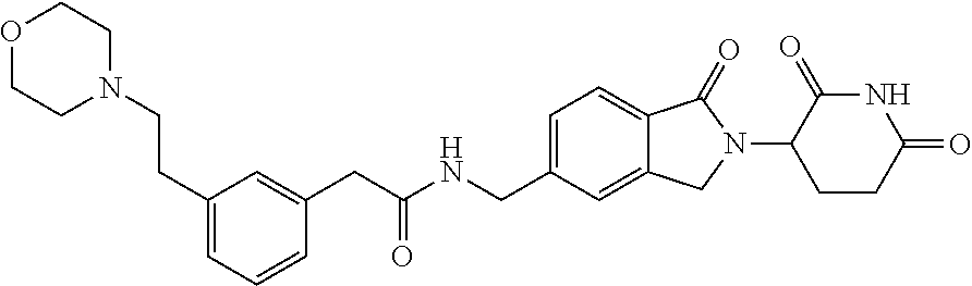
C1=C(CNC(CC2=CC(CCN3CCOCC3)=CC=C2)=O)C=C2C(=C1)C(=O)N(C1CCC(=O)NC1=O)C2
